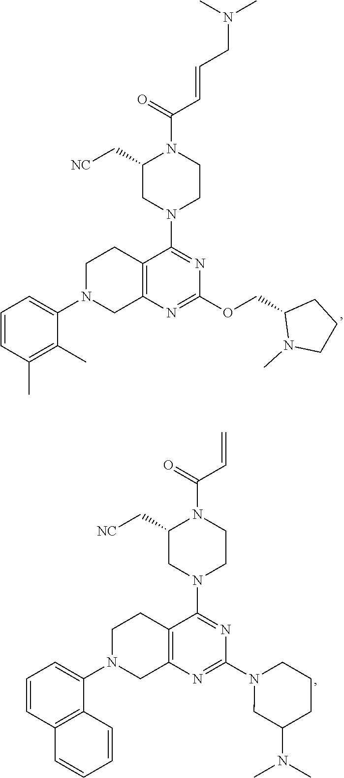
C1=CC(C)=C(C)C(N2CC3=C(CC2)C(N2CC(C[NC])N(C(=O)C=CCN(C)C)CC2)=NC(OCC2N(C)CCC2)=N3)=C1.C1=CC2=C(C(N3CC4=C(CC3)C(N3CC(C[NC])N(C(=O)C=C)CC3)=NC(N3CCCC(N(C)C)C3)=N4)=C1)C=CC=C2
